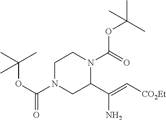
C1N(C(OC(C)(C)C)=O)CC(C(=C[CO2Et])N)N(C(=O)OC(C)(C)C)C1
